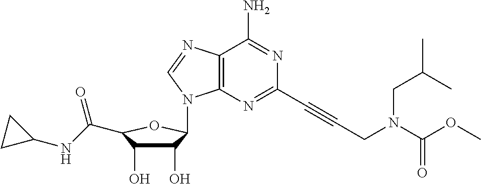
C1(O)C(O)C(C(NC2CC2)=O)OC1N1C2=C(N=C1)C(N)=NC(C#CCN(C(OC)=O)CC(C)C)=N2
